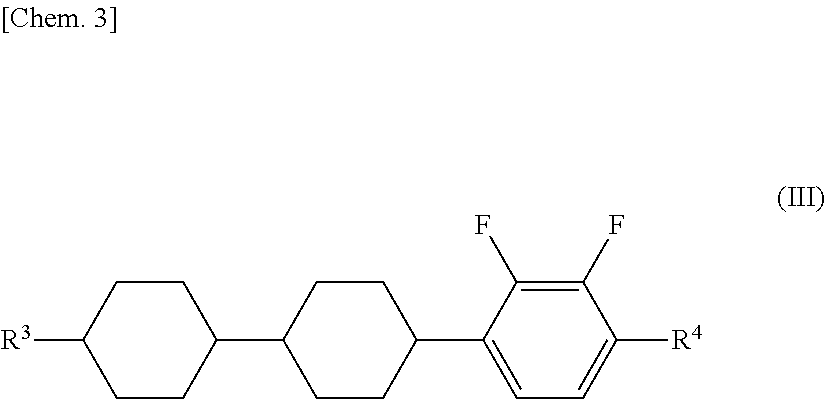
C1([R3])CCC(C2CCC(C3=CC=C([R4])C(F)=C3F)CC2)CC1
